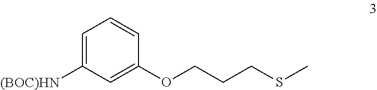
C1=C([(BOC)HN])C=C(OCCCSC)C=C1
